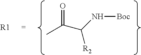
C(=O)(C)C(N[Boc])[R2].[R1]
